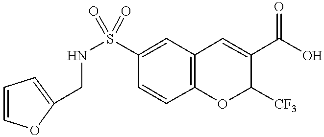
C1=CC2=C(C=C1S(NCC1=CC=CO1)(=O)=O)C=C(C(O)=O)C([CF3])O2
